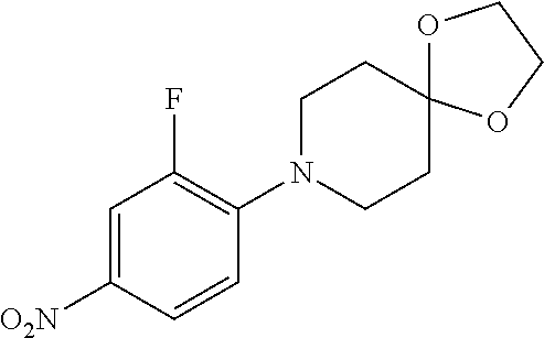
C1=C([O2N])C=CC(N2CCC3(CC2)OCCO3)=C1F
